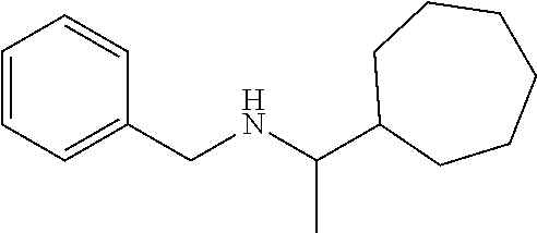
C1=CC=CC(CNC(C2CCCCCC2)C)=C1
